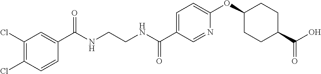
C1(Cl)=C(Cl)C=CC(C(NCCNC(C2=CC=C(OC3CCC(C(O)=O)CC3)N=C2)=O)=O)=C1
